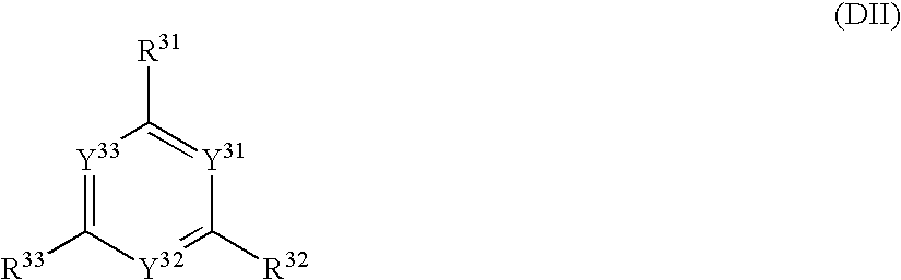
[Y33]1=C([R33])[Y32]=C([R32])[Y31]=C1[R31]
